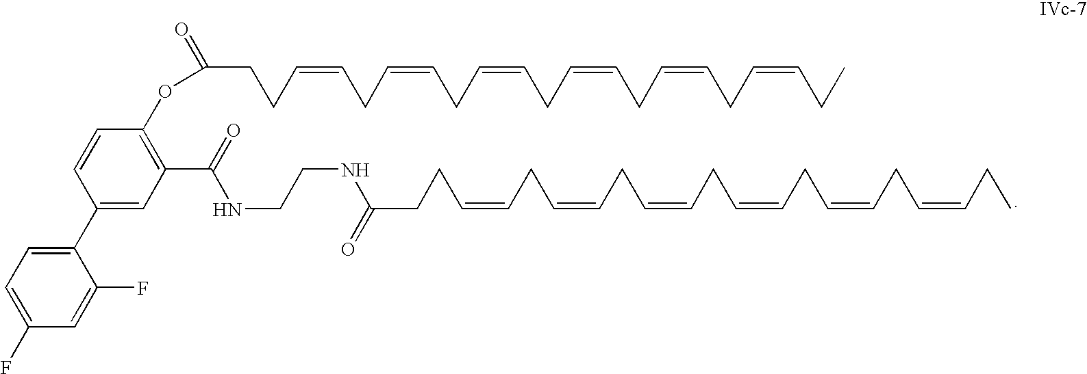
C1(C2=CC(C(=O)NCCNC(CCC=CCC=CCC=CCC=CCC=CCC=CCC)=O)=C(OC(CCC=CCC=CCC=CCC=CCC=CCC=CCC)=O)C=C2)=CC=C(F)C=C1F
